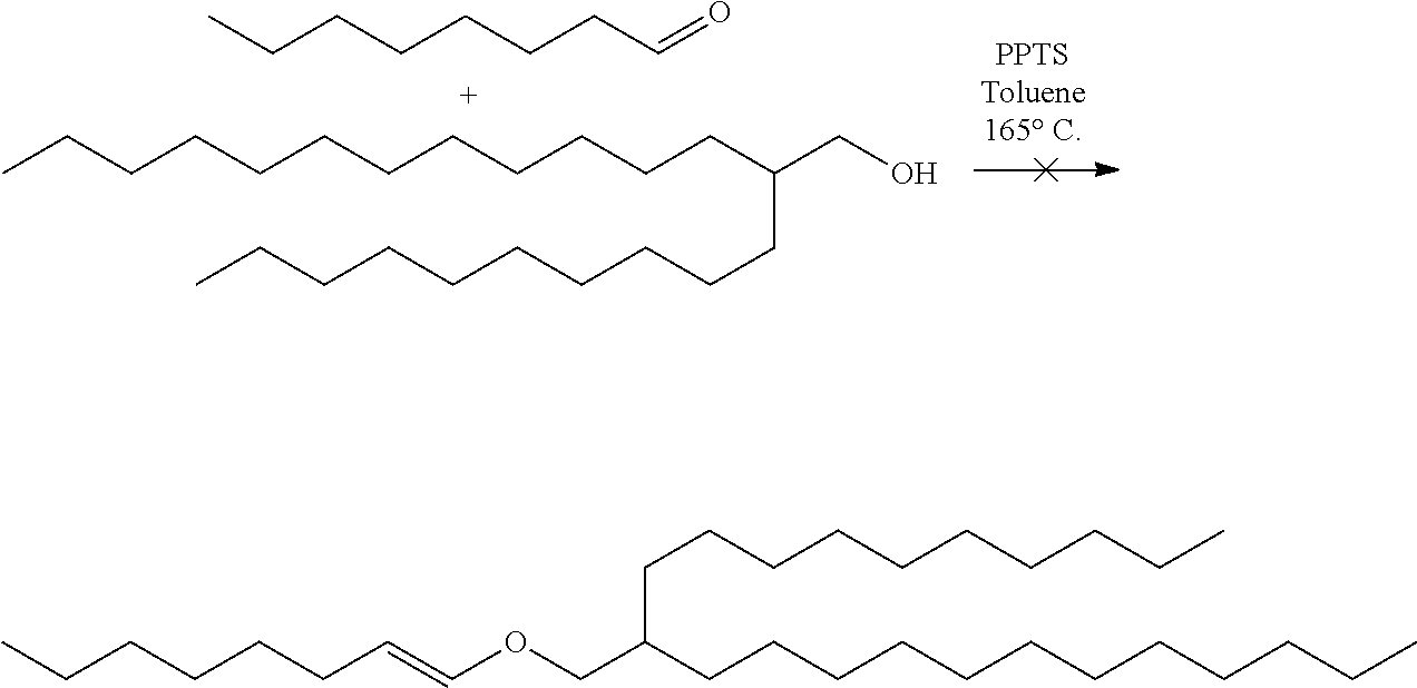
CCCCCCCCCCCCC(CO)CCCCCCCCCC.CCCCCCCC=O.CCCCCCCCCCCCC(COC=CCCCCCC)CCCCCCCCCC
